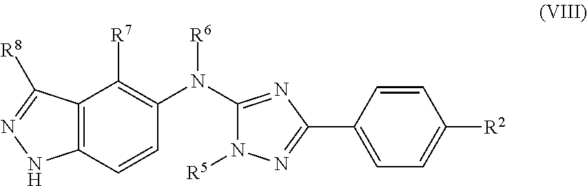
C12=C(C([R8])=NN1)C([R7])=C(N(C1=NC(C3=CC=C([R2])C=C3)=NN1[R5])[R6])C=C2
